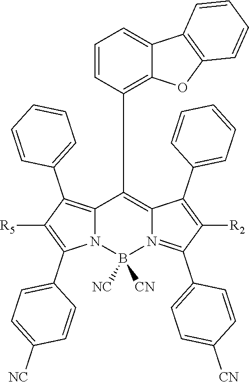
C12=C(C3=CC=CC=C3)C([R5])=C(C3=CC=C([NC])C=C3)N1B([NC])([CN])N1=C(C3=CC=C([CN])C=C3)C([R2])=C(C3=CC=CC=C3)C1=C2C1=C2C(=CC=C1)C1=C(O2)C=CC=C1
